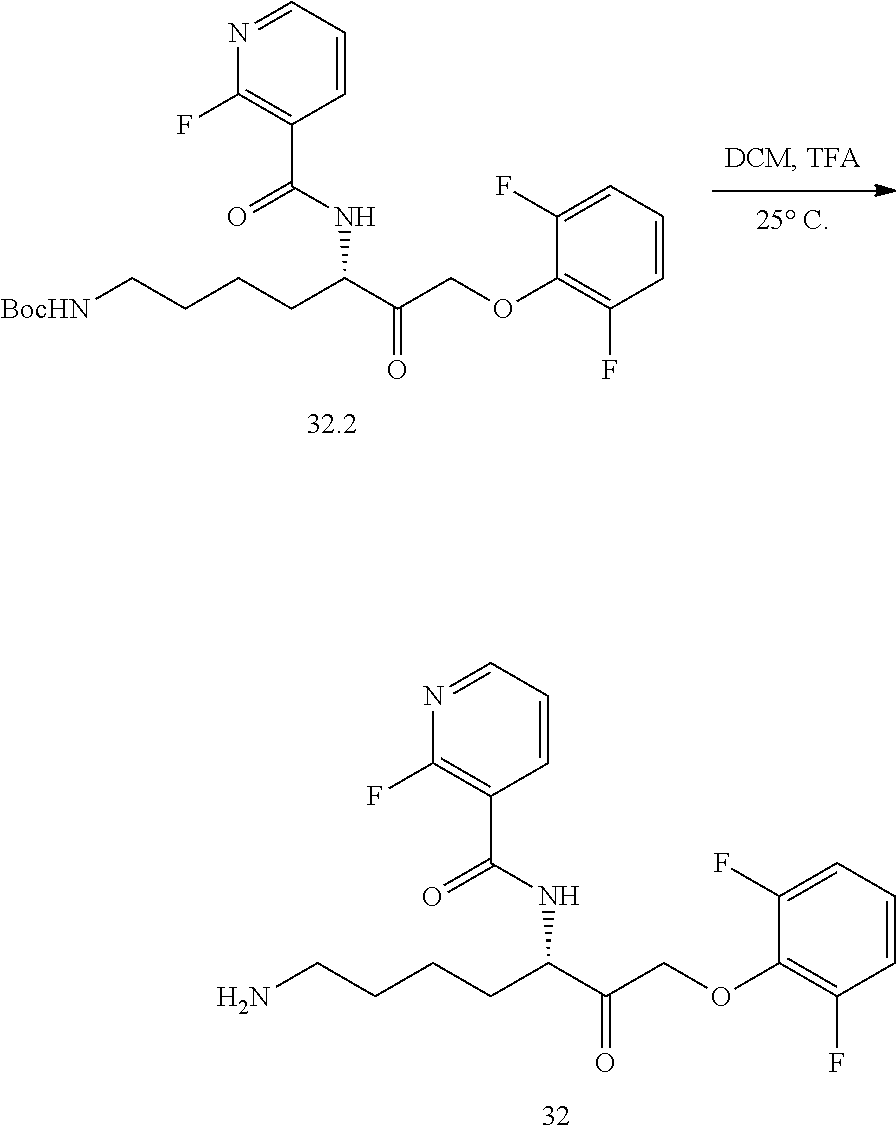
C(NC(C(COC1=C(F)C=CC=C1F)=O)CCCCN)(=O)C1=C(F)N=CC=C1.C(NC(C(COC1=C(F)C=CC=C1F)=O)CCCC[BocHN])(=O)C1=C(F)N=CC=C1
